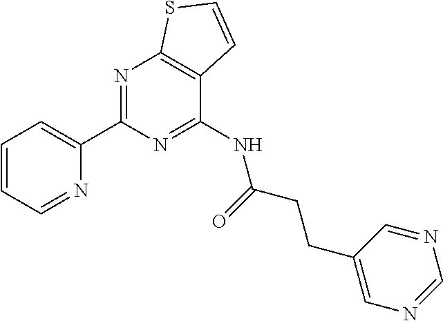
C1=CC=NC(C2=NC3=C(C=CS3)C(NC(CCC3=CN=CN=C3)=O)=N2)=C1
